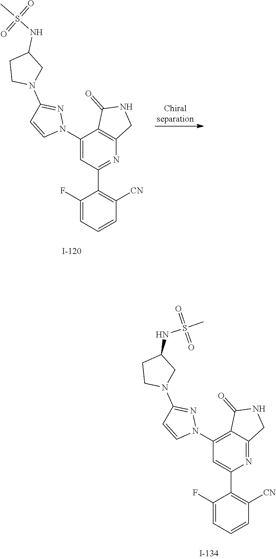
C1(C2=NC3=C(C(N4N=C(N5CC(NS(C)(=O)=O)CC5)C=C4)=C2)C(=O)NC3)=C([CN])C=CC=C1F.C1(C2=CC(N3N=C(N4CC(NS(C)(=O)=O)CC4)C=C3)=C3C(=N2)CNC3=O)=C([CN])C=CC=C1F
